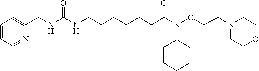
C1=CC=NC(CNC(NCCCCCCC(N(OCCN2CCOCC2)C2CCCCC2)=O)=O)=C1
